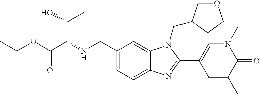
N(CC1=CC=C2C(=C1)N(CC1COCC1)C(C1=CN(C)C(=O)C(C)=C1)=N2)C(C(OC(C)C)=O)C(O)C
